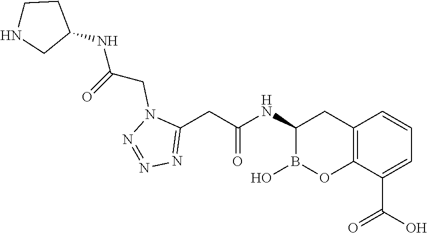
C12=C(C(C(O)=O)=CC=C1)OB(O)C(NC(=O)CC1=NN=NN1CC(NC1CCNC1)=O)C2
